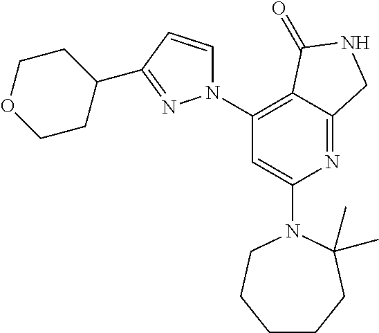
C1(N2CCCCCC2(C)C)=CC(N2C=CC(C3CCOCC3)=N2)=C2C(=N1)CNC2=O
